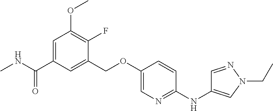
C1(COC2=CN=C(NC3=CN(CC)N=C3)C=C2)=CC(C(NC)=O)=CC(OC)=C1F
